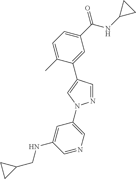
C1(C(NC2CC2)=O)=CC=C(C)C(C2=CN(C3=CN=CC(NCC4CC4)=C3)N=C2)=C1
